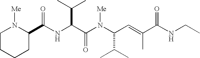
N(C(C(N(C(C(C)C)C=C(C(NCC)=O)C)[Me])=O)C(C)C)C(=O)C1N([Me])CCCC1
